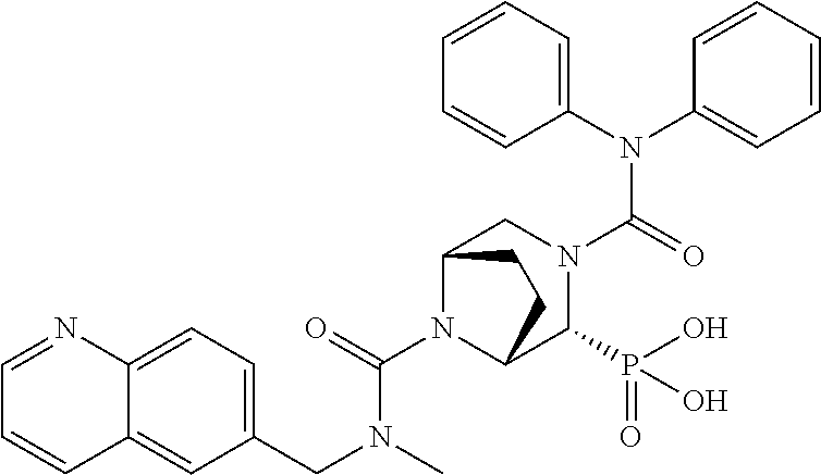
C1(N(C2=CC=CC=C2)C(=O)N2CC3N(C(=O)N(CC4=CC=C5C(=C4)C=CC=N5)C)C(C2P(O)(=O)O)CC3)=CC=CC=C1
